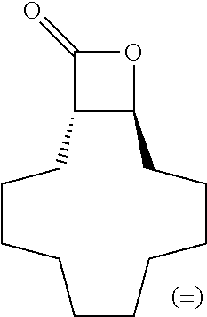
C1CCCCCCCCC2C(C1)C(=O)O2
